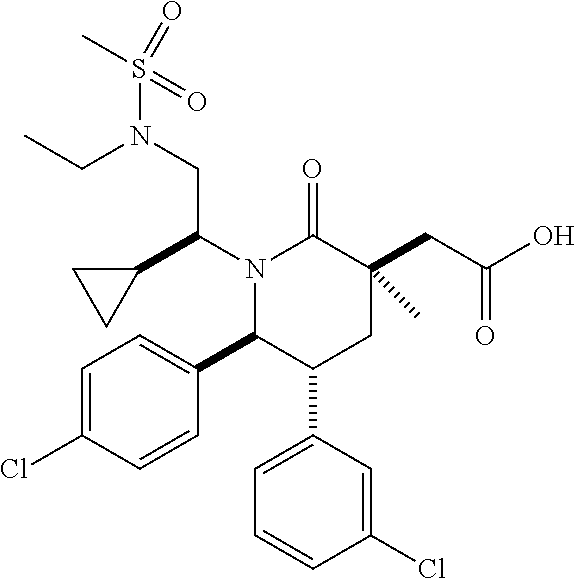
C1=C(Cl)C=CC(C2C(C3=CC=CC(Cl)=C3)CC(CC(O)=O)(C)C(=O)N2C(C2CC2)CN(S(=O)(=O)C)CC)=C1
